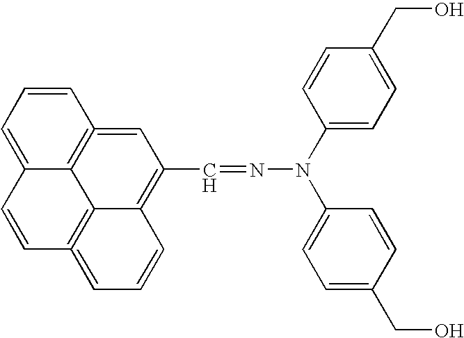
N(N(C1=CC=C(CO)C=C1)C1=CC=C(CO)C=C1)=CC1=C2C3=C(=CC=C2)C=CC2=CC=CC(=C1)=C32
